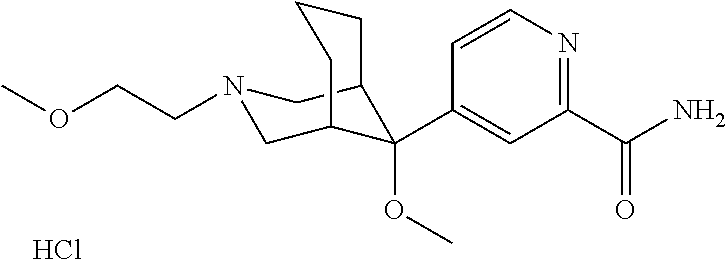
C1(C(N)=O)=NC=CC(C2(OC)C3CN(CCOC)CC2CCC3)=C1.Cl
